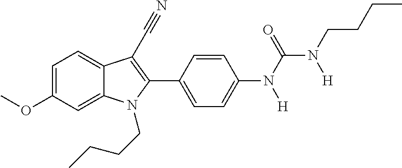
C1=C(OC)C=C2C(=C1)C(C#N)=C(C1=CC=C(N(C(=O)N(CCCC)[H])[H])C=C1)N2CCCC
